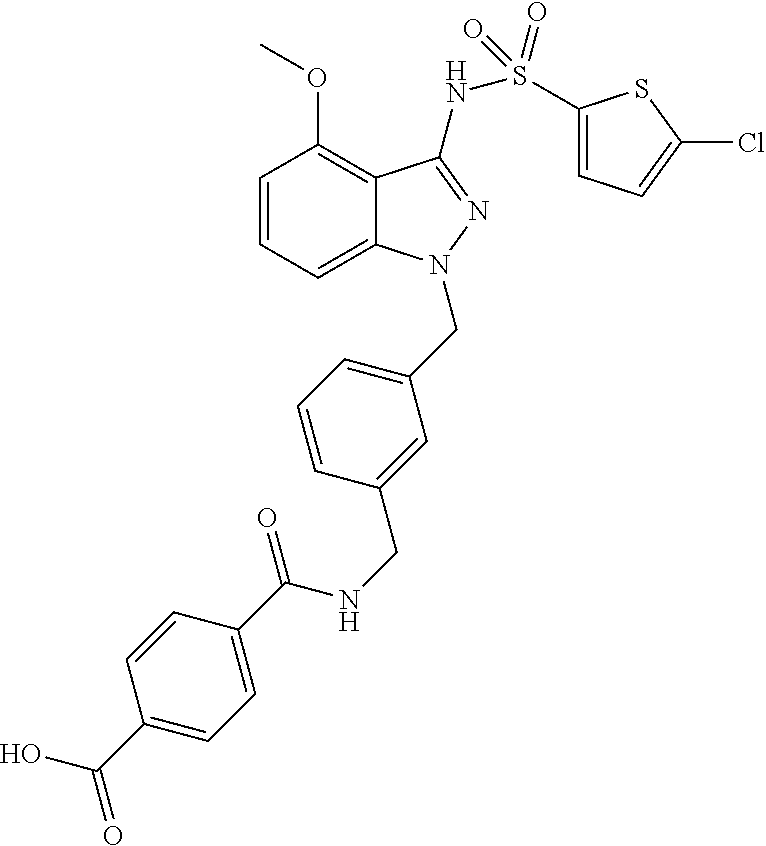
C1=CC=C2C(=C1OC)C(NS(=O)(=O)C1=CC=C(Cl)S1)=NN2CC1=CC=CC(CNC(C2=CC=C(C(O)=O)C=C2)=O)=C1
